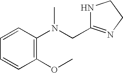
C1=CC(N(CC2=NCCN2)C)=C(OC)C=C1
